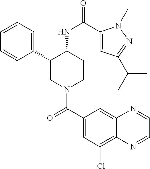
C1=CC=C(C2CN(C(C3=CC(Cl)=C4C(=C3)N=CC=N4)=O)CCC2NC(=O)C2=CC(C(C)C)=NN2C)C=C1
